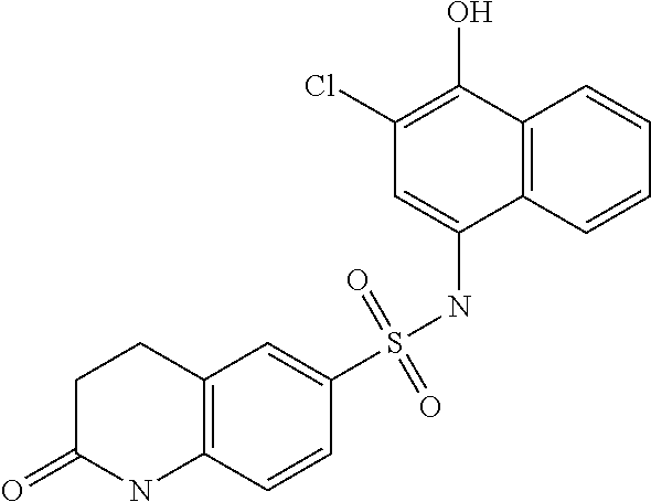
C12=C(C=CC=C1)C(NS(C1=CC3=C(C=C1)NC(=O)CC3)(=O)=O)=CC(Cl)=C2O
